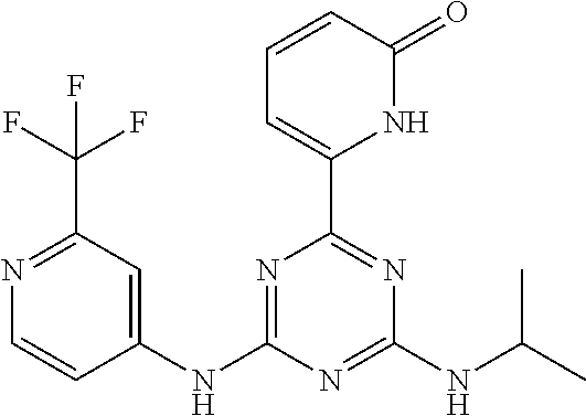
N1=C(C(F)(F)F)C=C(NC2=NC(C3=CC=CC(=O)N3)=NC(NC(C)C)=N2)C=C1
